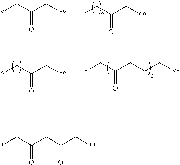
*CC(C[**])=O.*CC(C[**])=O.*CC(CCC[**])=O.*CC(C[**])=O.*CC(CC(C[**])=O)=O
